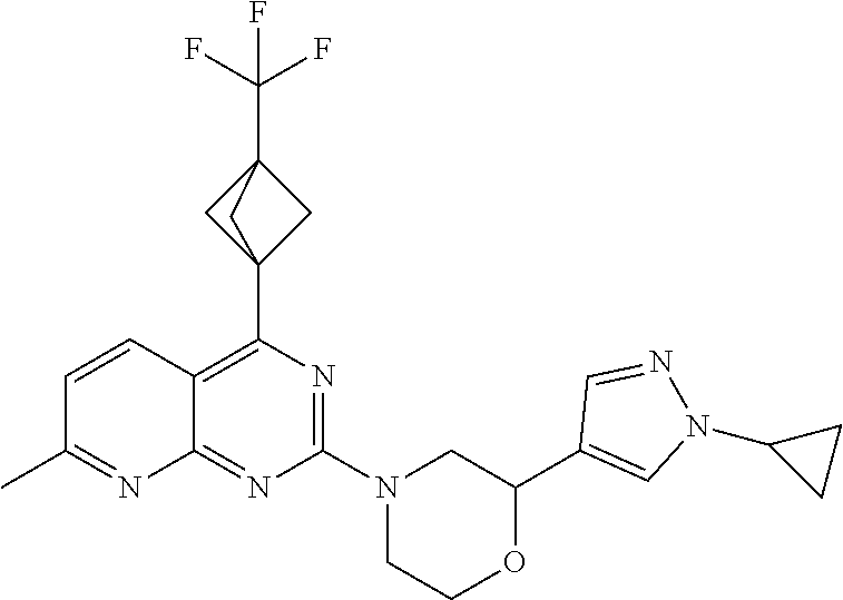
N1=C(N2CC(C3=CN(C4CC4)N=C3)OCC2)N=C2C(=C1C13CC(C(F)(F)F)(C1)C3)C=CC(C)=N2
